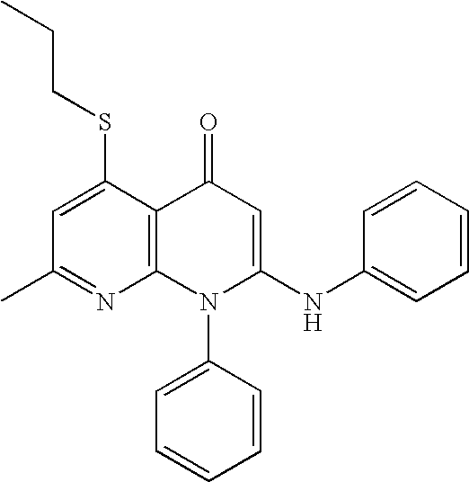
C1(C)=NC2=C(C(SCCC)=C1)C(=O)C=C(NC1=CC=CC=C1)N2C1=CC=CC=C1
